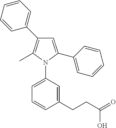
C1=CC=CC(C2=C(C)N(C3=CC=CC(CCC(=O)O)=C3)C(C3=CC=CC=C3)=C2)=C1
